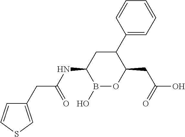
B1(O)OC(CC(O)=O)C(C2=CC=CC=C2)CC1NC(CC1=CSC=C1)=O
